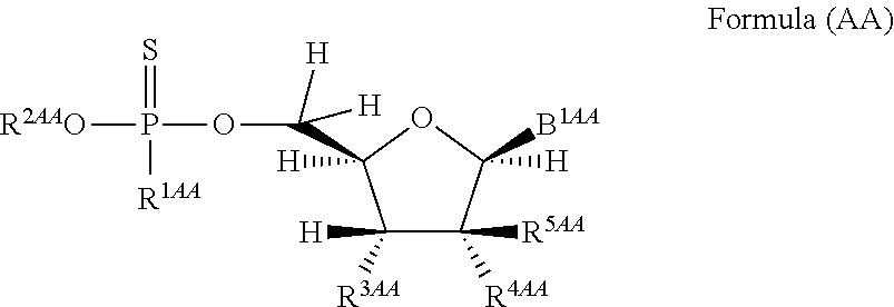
C1([H])([R3AA])C([R5AA])([R4AA])C([H])([B1AA])OC1([H])C(OP([R2AAO])([R1AA])=S)([H])[H]
